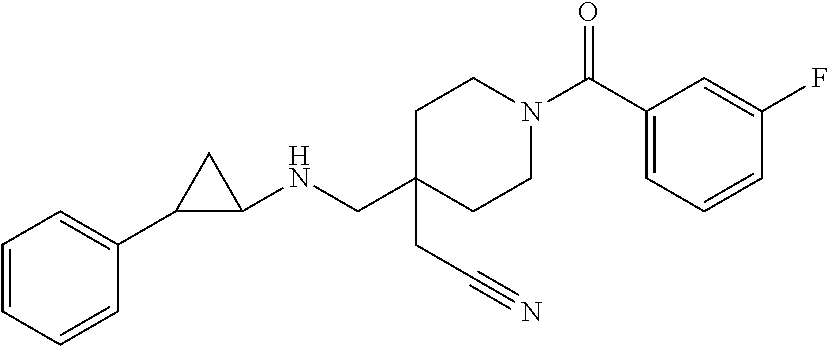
C1(C2=CC=CC=C2)C(NCC2(CC#N)CCN(C(C3=CC=CC(F)=C3)=O)CC2)C1
